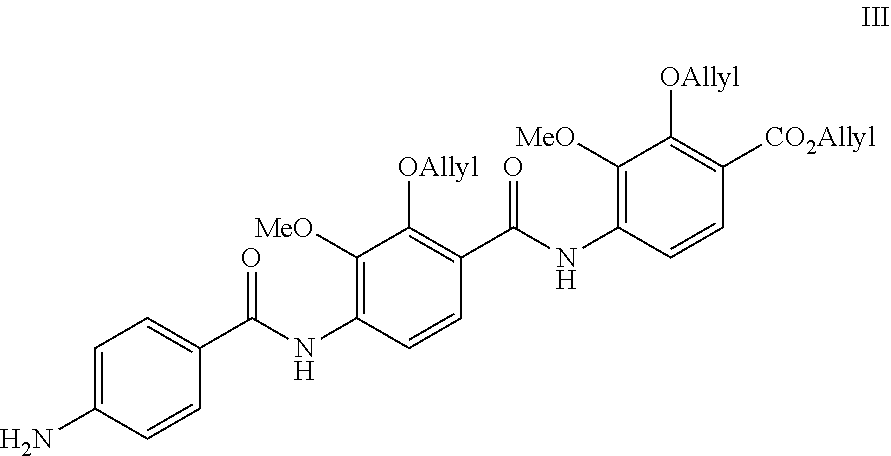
NC1=CC=C(C(NC2=C([MeO])C([OAllyl])=C(C(NC3=C([MeO])C([OAllyl])=C([CO2Allyl])C=C3)=O)C=C2)=O)C=C1
